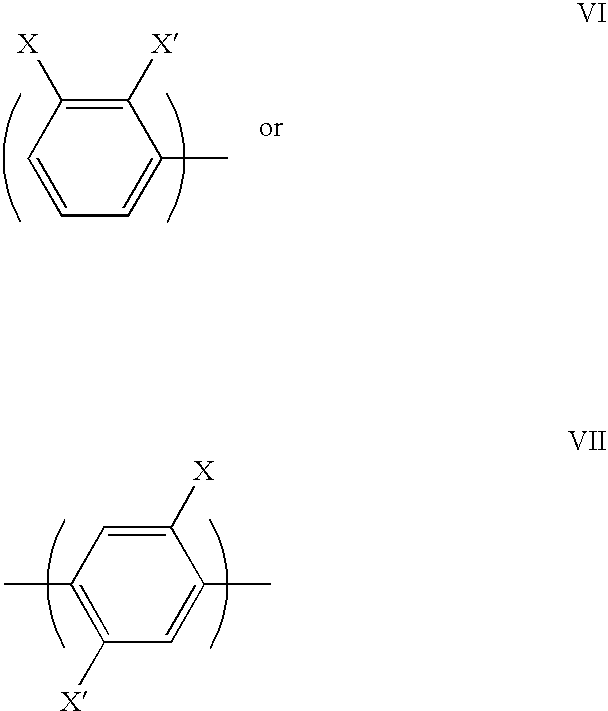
C1=CC=C(C)C([X])=C1[X].C1(C)=C([X])C=C(C)C([X])=C1
